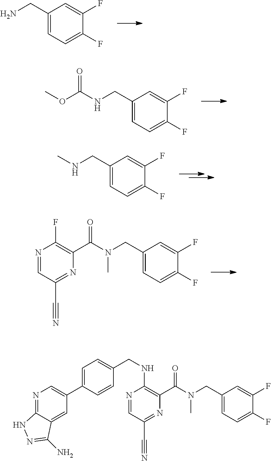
C1(F)=CC=C(CN)C=C1F.C1(F)=CC=C(CNC(=O)OC)C=C1F.C1(F)=CC=C(CNC)C=C1F.C1(F)=CC=C(CN(C(=O)C2=C(F)N=CC(C#N)=N2)C)C=C1F.C1(F)=CC=C(CN(C(=O)C2=C(NCC3=CC=C(C4=CN=C5C(=C4)C(N)=NN5)C=C3)N=CC(C#N)=N2)C)C=C1F
